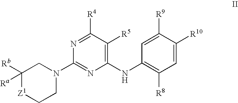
C1([Rb])([Ra])[Z1]CCN(C2=NC(NC3=C([R8])C=C([R10])C([R9])=C3)=C([R5])C([R4])=N2)C1
